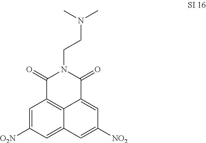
C1=C([O2N])C=C2C3=C1C(=O)N(CCN(C)C)C(=O)C3=CC([NO2])=C2
